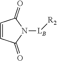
C1=CC(=O)N([LB][R2])C1=O
